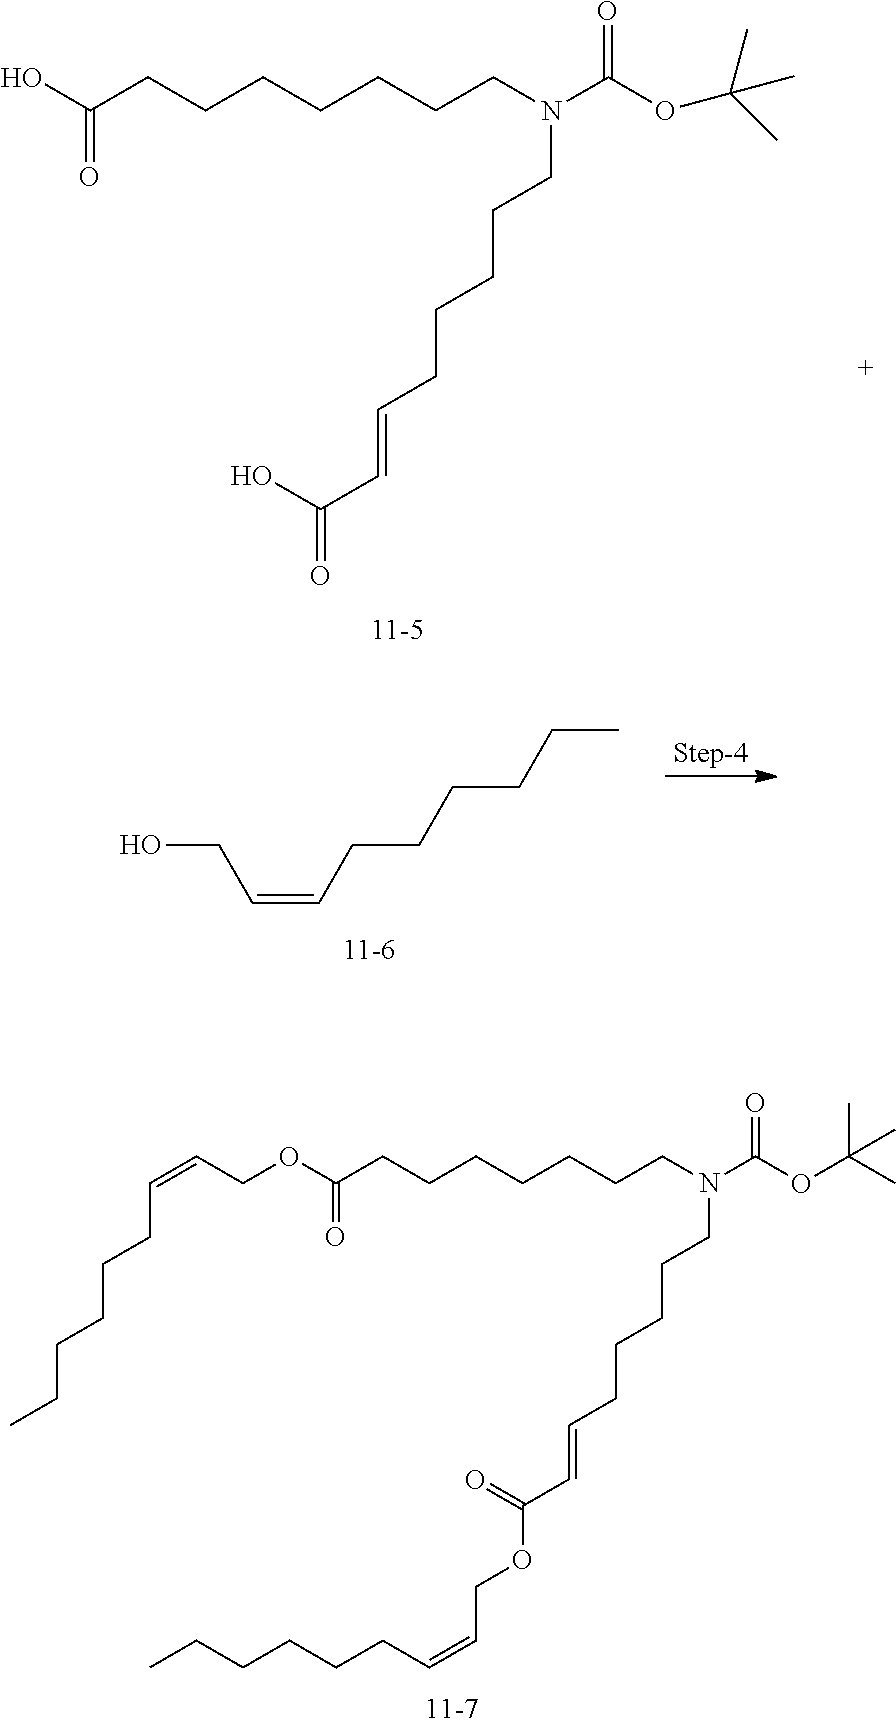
OC(C=CCCCCCN(CCCCCCCC(O)=O)C(OC(C)(C)C)=O)=O.C(=CCCCCCC)CO.C(C=CCCCCCN(CCCCCCCC(OCC=CCCCCCC)=O)C(OC(C)(C)C)=O)(OCC=CCCCCCC)=O
